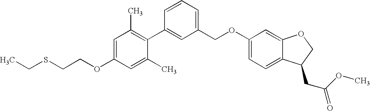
C1=C(OCCSCC)C=C(C)C(C2=CC(COC3=CC=C4C(=C3)OCC4CC(OC)=O)=CC=C2)=C1C
